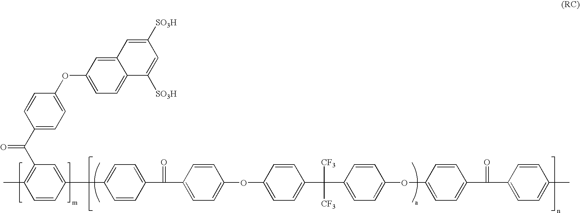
O=C(C1=CC=C(OC2=CC=C3C(=C2)C=C([SO3H])C=C3[SO3H])C=C1)C1=C(C)C=CC(C2=CC=C(C(C3=CC=C(OC4=CC=C(C(C5=CC=C(OC6=CC=C(C(=O)C7=CC=C(C)C=C7)C=C6)C=C5)([CF3])[CF3])C=C4)C=C3)=O)C=C2)=C1
